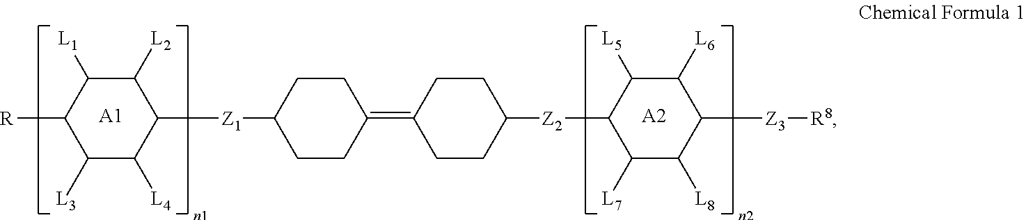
[R]C1C([L3])C([L4])C([Z1]C2CCC(=C3CCC([Z2]C4C([L7])C([L8])C([Z3][R8])C([L6])C4[L5])CC3)CC2)C([L2])C1[L1].[A1].[A2]
